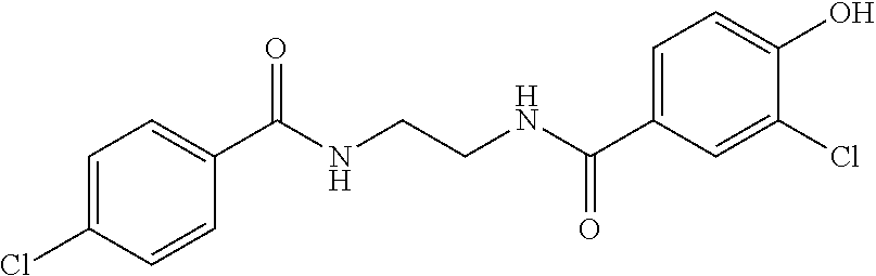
C1=C(Cl)C=CC(C(NCCNC(C2=CC=C(O)C(Cl)=C2)=O)=O)=C1
